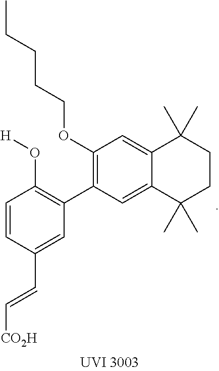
C12=CC(OCCCCC)=C(C3=C(O[H])C=CC(C=C[CO2H])=C3)C=C1C(C)(C)CCC2(C)C
